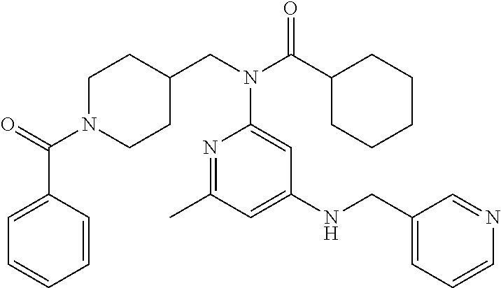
C(N1CCC(CN(C(C2CCCCC2)=O)C2=CC(NCC3=CC=CN=C3)=CC(C)=N2)CC1)(=O)C1=CC=CC=C1
